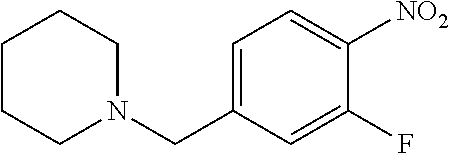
C1=C(CN2CCCCC2)C=C(F)C([NO2])=C1
